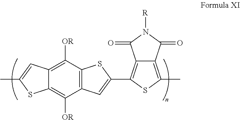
C12=C(C3=CC4=C(S3)C([OR])=C3C(=C4[OR])SC(C)=C3)SC(C)=C1C(=O)N([R])C2=O
